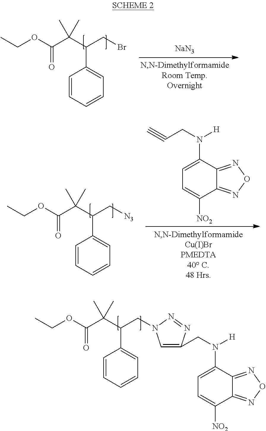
C1=CC=CC=C1C(C(C(OCC)=O)(C)C)CBr.[NaN3].C1=CC=CC=C1C(C(C(OCC)=O)(C)C)C[N3].C1=C(N(CC#C)[H])C2=NON=C2C([NO2])=C1.C1=CC=CC=C1C(C(C(OCC)=O)(C)C)CN1C=C(CN([H])C2=CC=C([NO2])C3=NON=C23)N=N1
